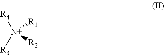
[R4][N+]([R3])([R1])[R2]
